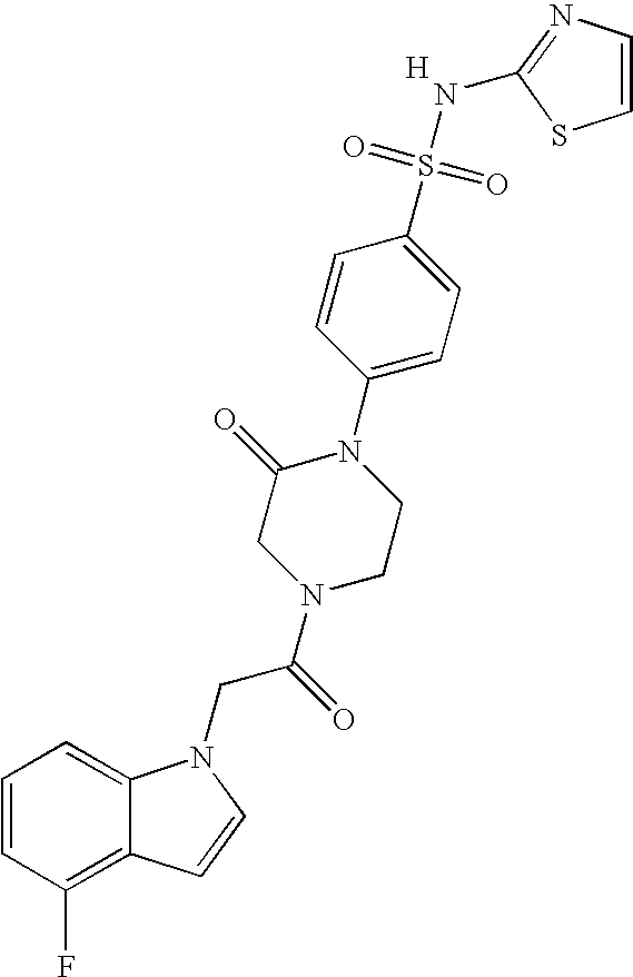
C1=CC(F)=C2C(=C1)N(CC(N1CCN(C3=CC=C(S(=O)(=O)NC4=NC=CS4)C=C3)C(=O)C1)=O)C=C2.[H]
